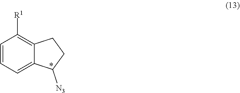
C1=C2C([N3])CCC2=C([R1])C=C1
